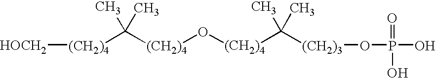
[(CH2)4](C(C)(C)[(CH2)4][HOCH2])O[(CH2)4]C(C)(C)[(CH2)3]OP(O)(O)=O
